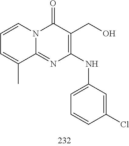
C1=CC=C(C)C2=NC(NC3=CC=CC(Cl)=C3)=C(CO)C(=O)N12
